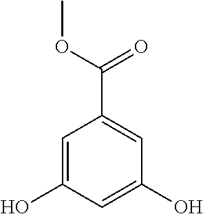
C1=C(O)C=C(O)C=C1C(OC)=O
